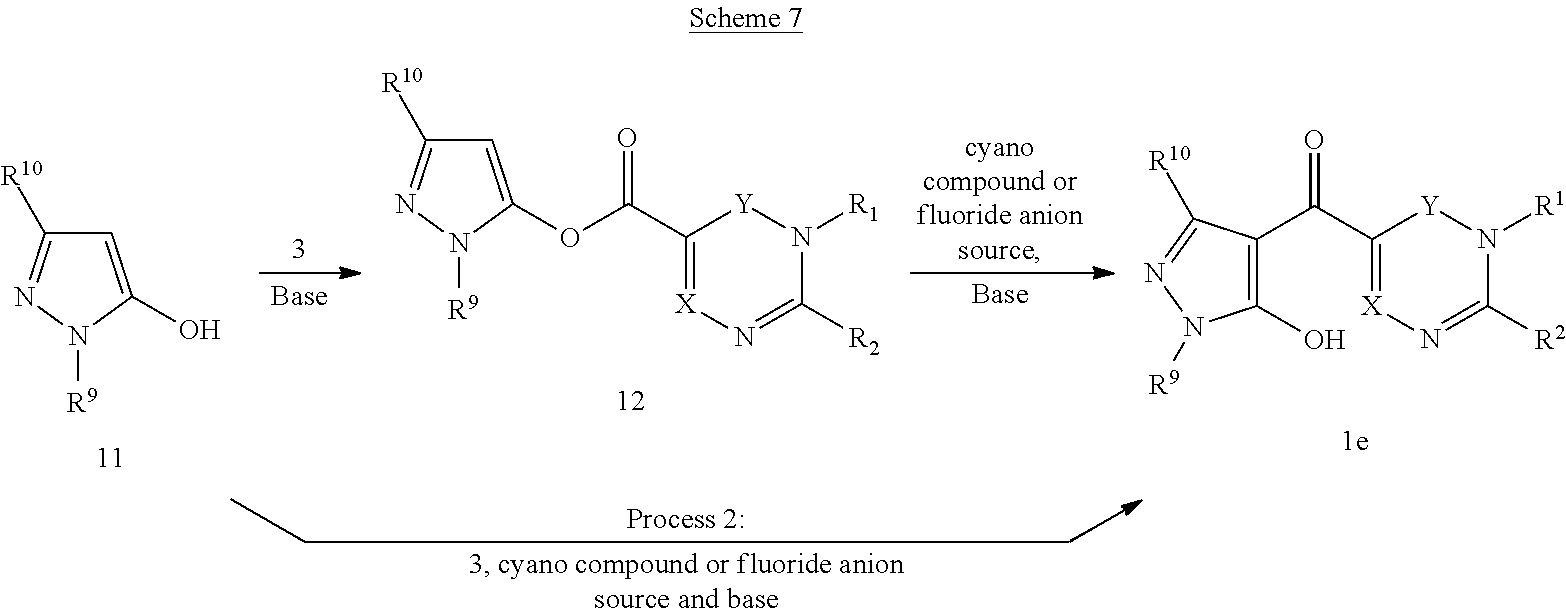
C1=C(O)N([R9])N=C1[R10].O(C(=O)C1=[X]N=C([R2])N([R1])[Y]1)C1=CC([R10])=NN1[R9].C1(O)=C(C(=O)C2=[X]N=C([R2])N([R1])[Y]2)C([R10])=NN1[R9]
